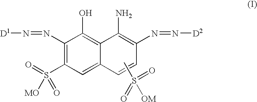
C1(N=N[D1])=C(S(=O)(=O)[MO])C=C2C(=C1O)C(N)=C(N=N[D2])C=C2.CS(=O)(=O)[OM]
